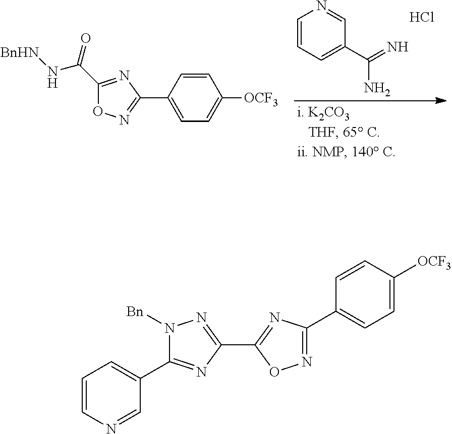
C1=CC=C(C(=N)N)C=N1.Cl.C1(C(=O)N[BnHN])=NC(C2=CC=C([OCF3])C=C2)=NO1.C1=CN=CC(C2=NC(C3=NC(C4=CC=C([OCF3])C=C4)=NO3)=NN2[Bn])=C1
